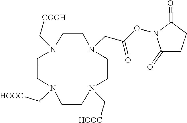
N1(C[HOOC])CCN(C[COOH])CCN(CC(ON2C(=O)CCC2=O)=O)CCN(C[HOOC])CC1
